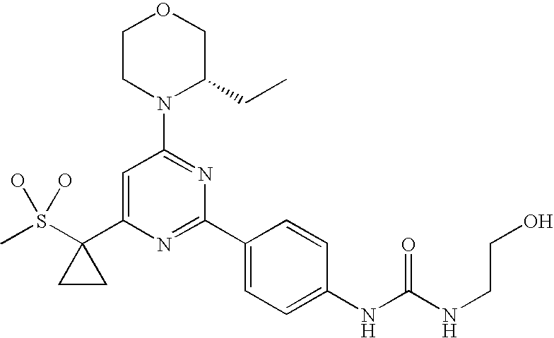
C1CN(C2=NC(C3=CC=C(NC(NCCO)=O)C=C3)=NC(C3(S(C)(O)O)CC3)=C2)C(CC)CO1
